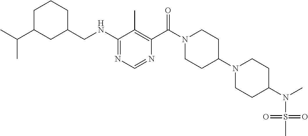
C1(NCC2CCCC(C(C)C)C2)=NC=NC(C(N2CCC(N3CCC(N(S(=O)(=O)C)C)CC3)CC2)=O)=C1C
